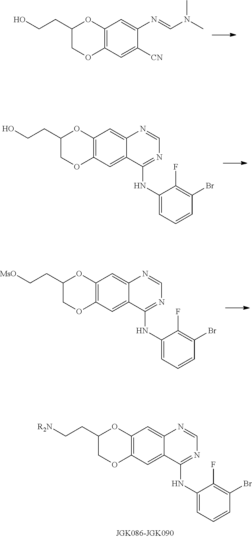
C12=C(C=C([CN])C(N=CN(C)C)=C1)OCC(CCO)O2.C12=C(C=C3C(=C1)N=CN=C3NC1=CC=CC(Br)=C1F)OCC(CCO)O2.C12=C(C=C3C(=C1)N=CN=C3NC1=CC=CC(Br)=C1F)OCC(CC[MsO])O2.C12=C(C=C3C(=C1)N=CN=C3NC1=CC=CC(Br)=C1F)OCC(CC[R2N])O2
